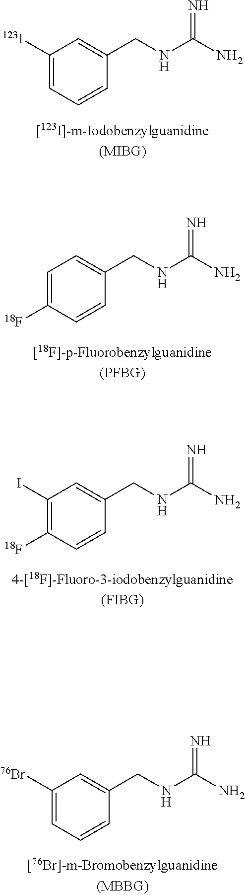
C1([123I])=CC=CC(CNC(N)=N)=C1.C1=C([18F])C=CC(CNC(N)=N)=C1.C1(I)=C([18F])C=CC(CNC(N)=N)=C1.C1([76Br])=CC=CC(CNC(N)=N)=C1
